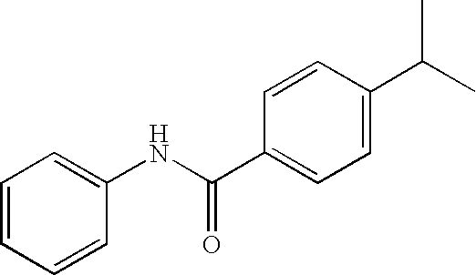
C1=CC=CC(NC(C2=CC=C(C(C)C)C=C2)=O)=C1
